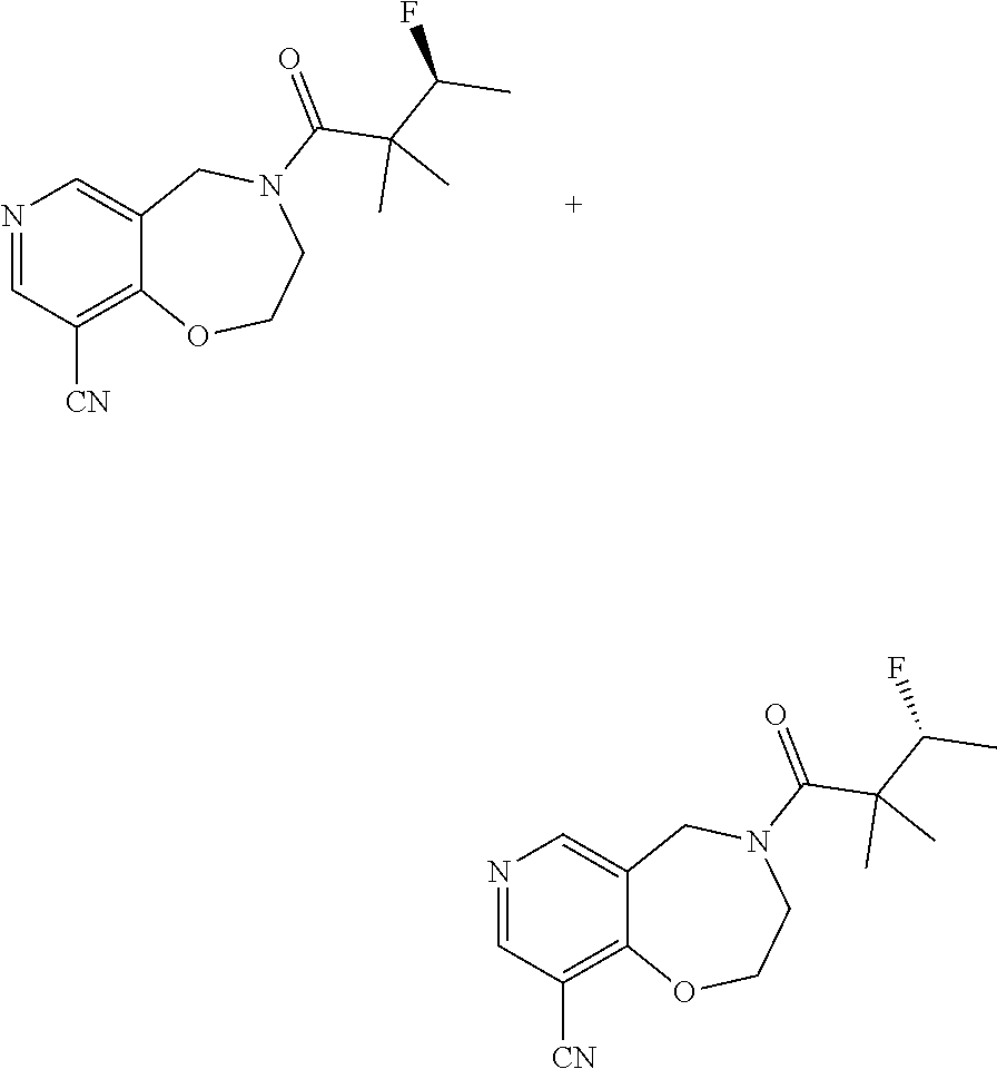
C12=C([CN])C=NC=C1CN(C(C(C(F)C)(C)C)=O)CCO2.C12=C([CN])C=NC=C1CN(C(C(C(C)F)(C)C)=O)CCO2
